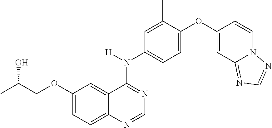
C12=CC=C(OCC(C)O)C=C1C(N(C1=CC=C(OC3=CC4=NC=NN4C=C3)C(C)=C1)[H])=NC=N2
